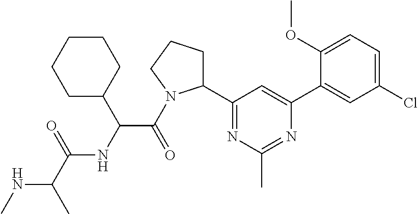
N(C(C)C(=O)NC(C(=O)N1C(C2=NC(C)=NC(C3=CC(Cl)=CC=C3OC)=C2)CCC1)C1CCCCC1)C
